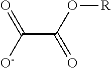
C(C(O[R])=O)([O-])=O
